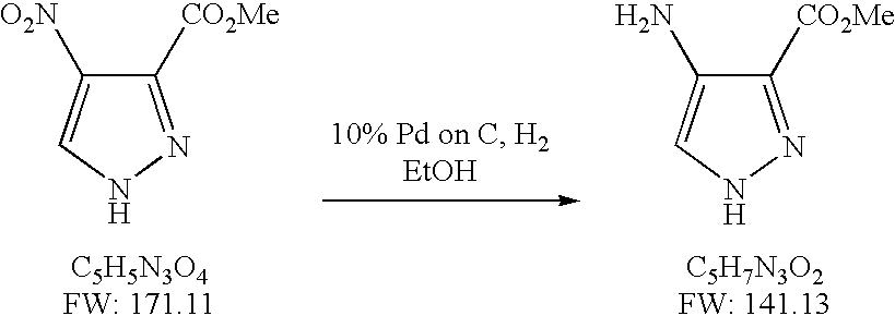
C1([CO2Me])=NNC=C1[O2N].C1([CO2Me])=NNC=C1N
